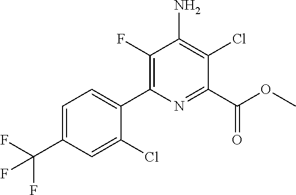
C1=C(C(F)(F)F)C=C(Cl)C(C2=C(F)C(N)=C(Cl)C(C(OC)=O)=N2)=C1
